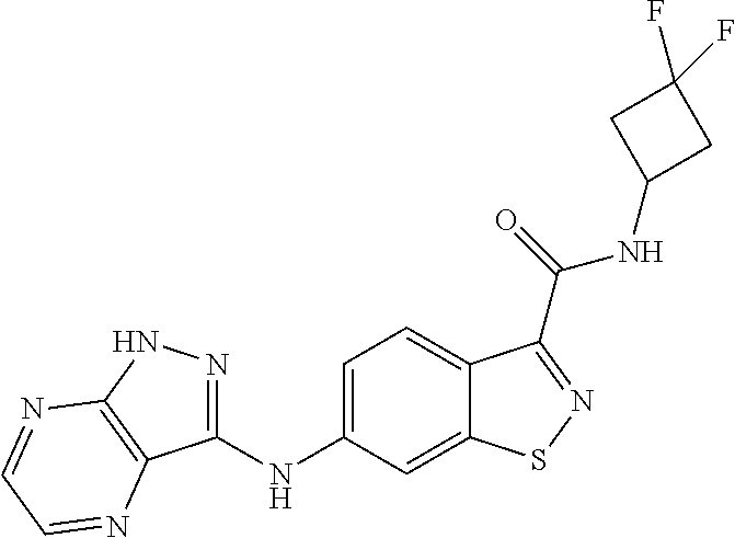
C1(NC2=CC=C3C(=C2)SN=C3C(NC2CC(F)(F)C2)=O)=NNC2=C1N=CC=N2
